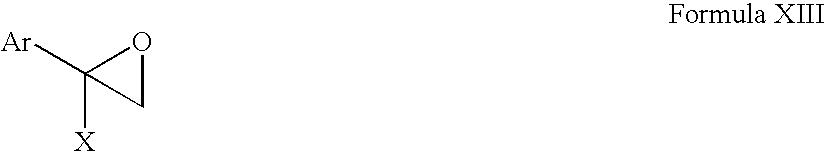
[Ar]C1([X])OC1
